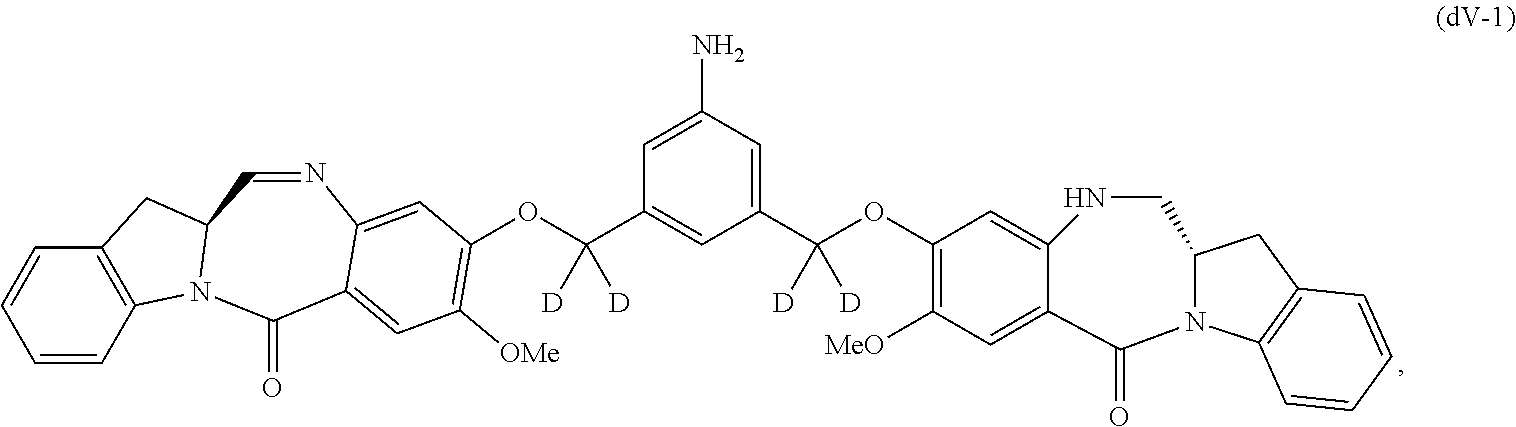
C12=C(C=CC=C1)N1C(C2)C=NC2=CC(OC(C3=CC(C(OC4=C([MeO])C=C5C(=C4)NCC4N(C6=C(C4)C=CC=C6)C5=O)([D])[D])=CC(N)=C3)([D])[D])=C([OMe])C=C2C1=O
